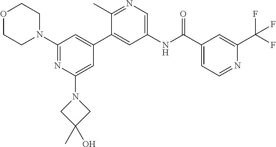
O1CCN(C2=NC(N3CC(C)(O)C3)=CC(C3=CC(NC(C4=CC=NC(C(F)(F)F)=C4)=O)=CN=C3C)=C2)CC1
